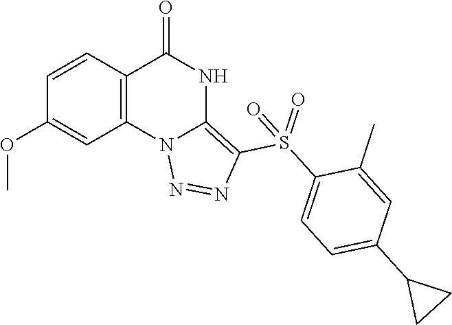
C1(OC)=CC2=C(C=C1)C(=O)NC1=C(S(C3=CC=C(C4CC4)C=C3C)(=O)=O)N=NN21
